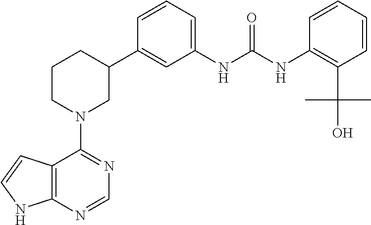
C12=C(N=CN=C1N1CC(C3=CC(NC(NC4=C(C(O)(C)C)C=CC=C4)=O)=CC=C3)CCC1)NC=C2
